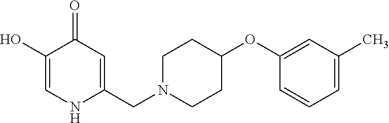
C1(O)=CNC(CN2CCC(OC3=CC(C)=CC=C3)CC2)=CC1=O
